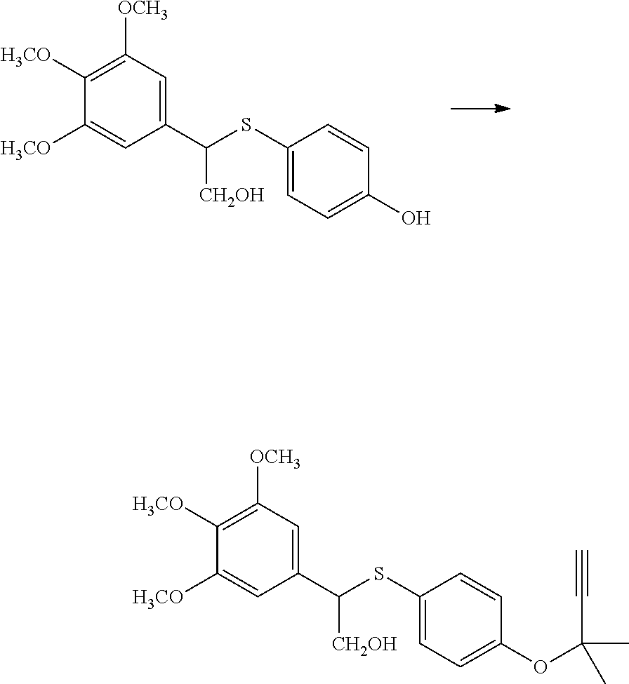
C1(C(SC2=CC=C(O)C=C2)[CH2OH])=CC([OCH3])=C([H3CO])C([H3CO])=C1.C1(C(SC2=CC=C(OC(C)(C)C#C)C=C2)[CH2OH])=CC([OCH3])=C([H3CO])C([H3CO])=C1
